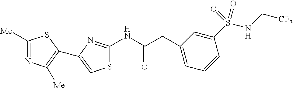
C1([Me])=NC([Me])=C(C2=CSC(NC(CC3=CC=CC(S(NC[CF3])(=O)=O)=C3)=O)=N2)S1
